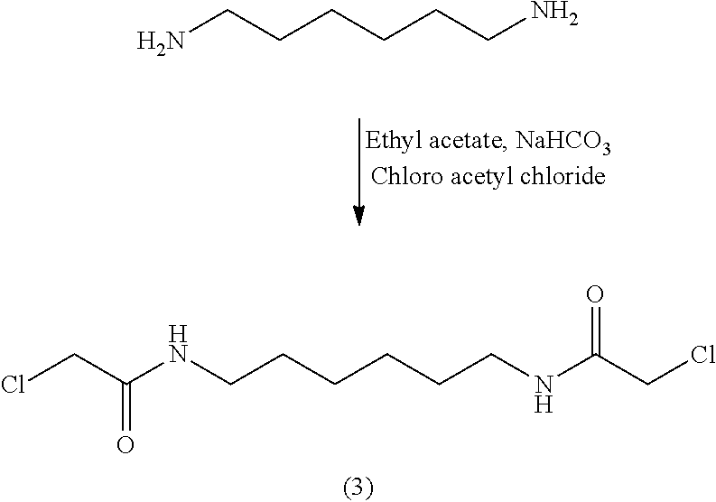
C(NCCCCCCNC(CCl)=O)(CCl)=O.NCCCCCCN
